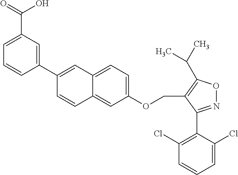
C1(OCC2=C(C(C)C)ON=C2C2=C(Cl)C=CC=C2Cl)=CC=C2C(=C1)C=CC(C1=CC(C(O)=O)=CC=C1)=C2
